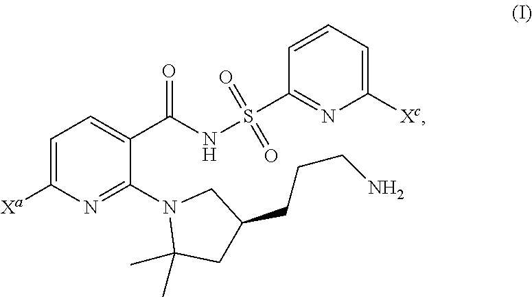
C1=C([Xa])N=C(N2C(C)(C)CC(CCCN)C2)C(C(=O)NS(C2=NC([Xc])=CC=C2)(=O)=O)=C1
